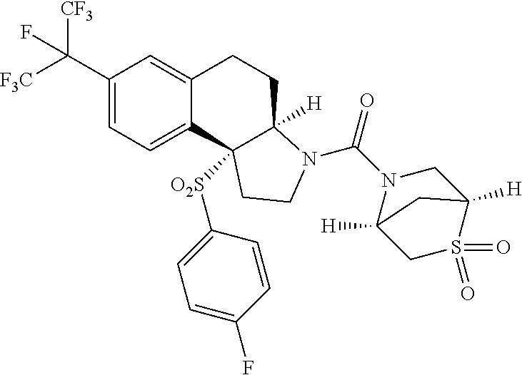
C1(C([F3C])([CF3])F)=CC=C2C(=C1)CCC1([H])C2([O2S]C2=CC=C(F)C=C2)CCN1C(=O)N1C2([H])CS(=O)(=O)C([H])(C1)C2
